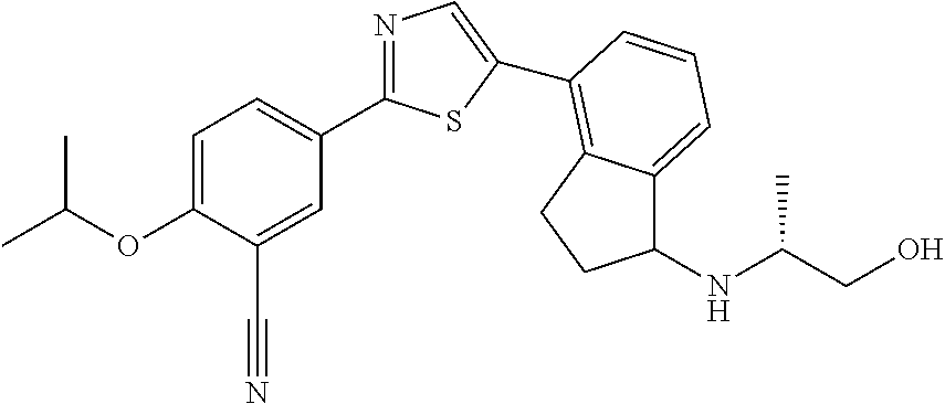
C1=C(OC(C)C)C(C#N)=CC(C2=NC=C(C3=C4C(=CC=C3)C(NC(CO)C)CC4)S2)=C1
